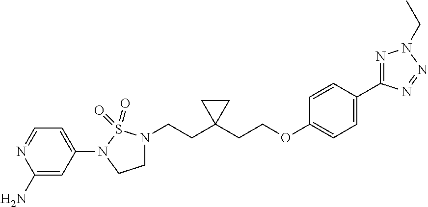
C(C1(CCOC2=CC=C(C3=NN(CC)N=N3)C=C2)CC1)CN1CCN(C2=CC=NC(N)=C2)S1(=O)=O
